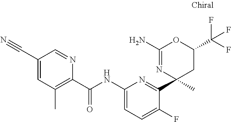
C1(C#N)=CC(C)=C(C(NC2=CC=C(F)C(C3(C)N=C(N)OC(C(F)(F)F)C3)=N2)=O)N=C1
